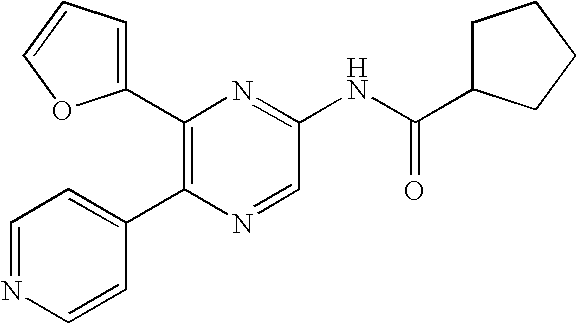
C1(C2=C(C3=CC=NC=C3)N=CC(NC(C3CCCC3)=O)=N2)=CC=CO1
